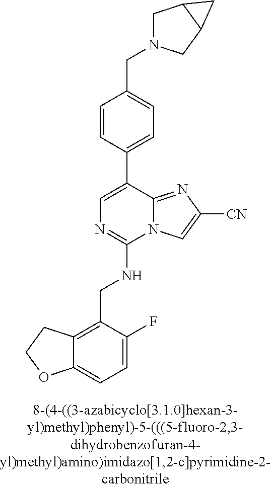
C12=CC=C(F)C(CNC3=NC=C(C4=CC=C(CN5CC6C(C5)C6)C=C4)C4=NC([CN])=CN34)=C1CCO2
